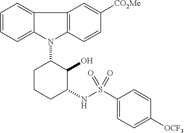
N1(C2CCCC(NS(C3=CC=C([OCF3])C=C3)(=O)=O)C2O)C2=C(C3=CC=CC=C13)C=C([CO2Me])C=C2
